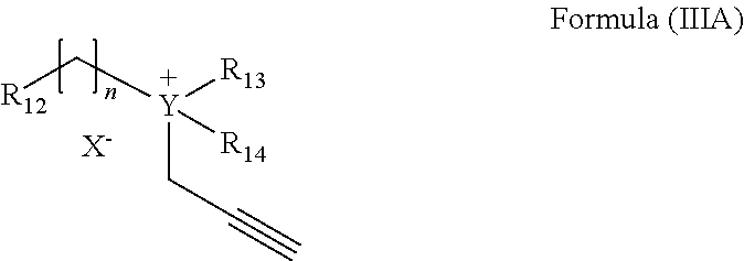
[R12]C[Y]([R13])(CC#C)[R14].[X-]
